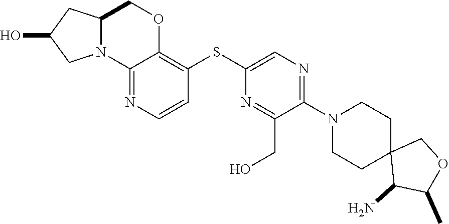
C1(N2CCC3(C(N)C(C)OC3)CC2)=NC=C(SC2=C3OCC4CC(O)CN4C3=NC=C2)N=C1CO
